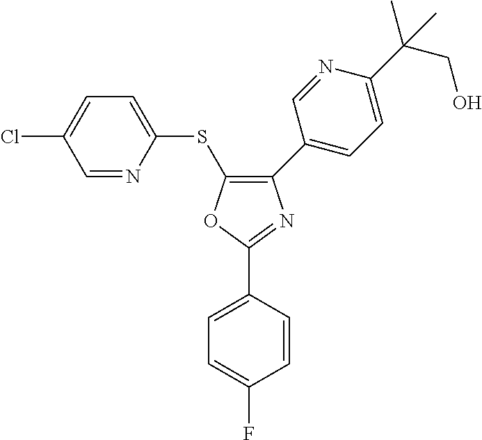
O1C(C2=CC=C(F)C=C2)=NC(C2=CC=C(C(CO)(C)C)N=C2)=C1SC1=CC=C(Cl)C=N1
